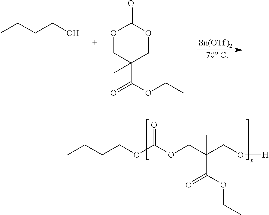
[Sn(OTf)2].[70 C].CC(CCO)C.O1CC(C(OCC)=O)(C)COC1=O.C(OCC(CO[H])(C(OCC)=O)C)(=O)OCCC(C)C
